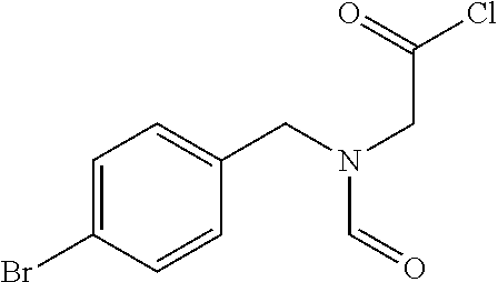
C1=C(Br)C=CC(CN(CC(Cl)=O)C=O)=C1
